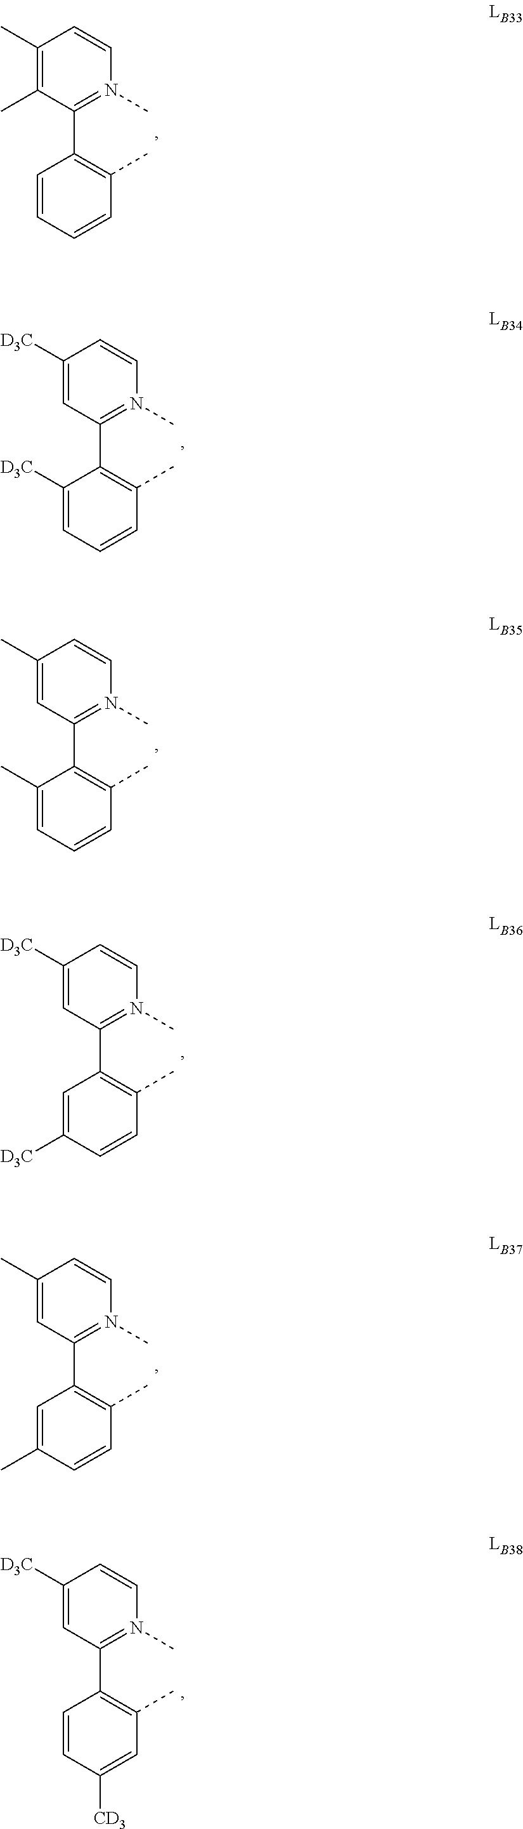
C1=CC=CC(C)=C1C1=N(C)C=CC(C)=C1C.C1([D3C])=CC=CC(C)=C1C1=N(C)C=CC([D3C])=C1.C1(C)=CC=CC(C)=C1C1=N(C)C=CC(C)=C1.C1=C([D3C])C=CC(C)=C1C1=N(C)C=CC([D3C])=C1.C1=C(C)C=CC(C)=C1C1=N(C)C=CC(C)=C1.C1=CC([CD3])=CC(C)=C1C1=N(C)C=CC([D3C])=C1
